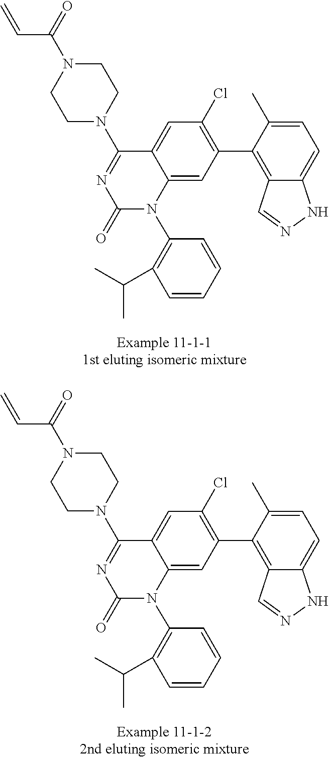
C12=CC(Cl)=C(C3=C4C(=CC=C3C)NN=C4)C=C1N(C1=C(C(C)C)C=CC=C1)C(=O)N=C2N1CCN(C(=O)C=C)CC1.C12=CC(Cl)=C(C3=C4C(=CC=C3C)NN=C4)C=C1N(C1=C(C(C)C)C=CC=C1)C(=O)N=C2N1CCN(C(=O)C=C)CC1
